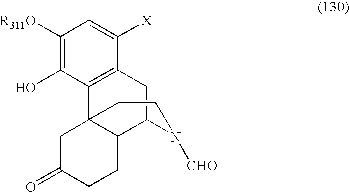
C1([R311O])=C(O)C2=C(C([X])=C1)CC1C3C2(CC(=O)CC3)CCN1[CHO]
